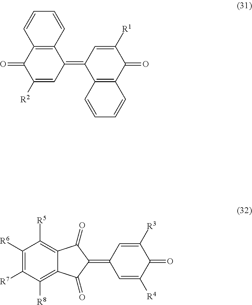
C1([R2])=CC(=C2C3=C(C(=O)C([R1])=C2)C=CC=C3)C2=C(C1=O)C=CC=C2.C1(=C2C=C([R4])C(=O)C([R3])=C2)C(=O)C2=C([R5])C([R6])=C([R7])C([R8])=C2C1=O
